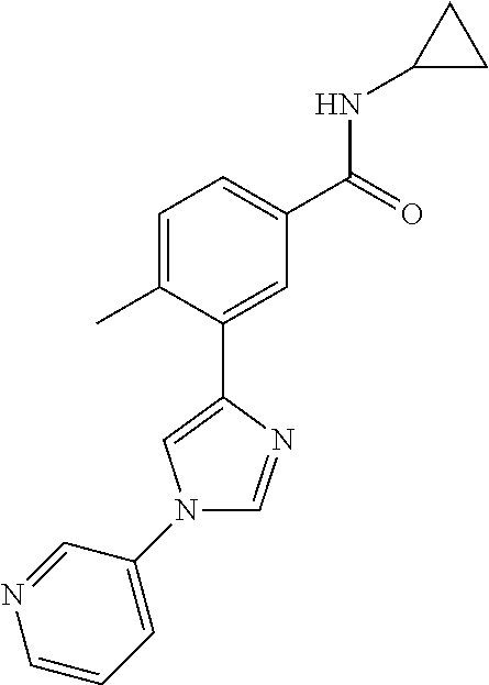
C1=C(C)C(C2=CN(C3=CC=CN=C3)C=N2)=CC(C(=O)NC2CC2)=C1
